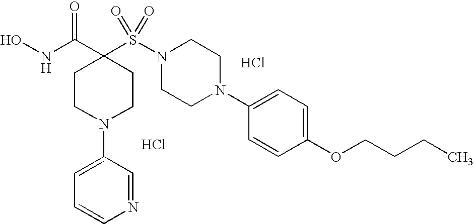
ONC(C1(S(N2CCN(C3=CC=C(OCCCC)C=C3)CC2)(=O)=O)CCN(C2=CC=CN=C2)CC1)=O.Cl.Cl
